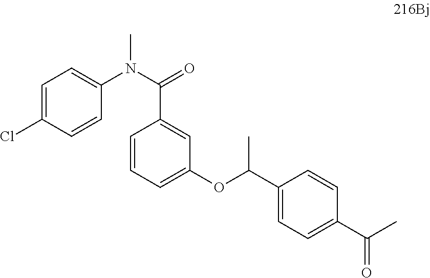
C1=C(Cl)C=CC(N(C(=O)C2=CC(OC(C3=CC=C(C(C)=O)C=C3)C)=CC=C2)C)=C1
